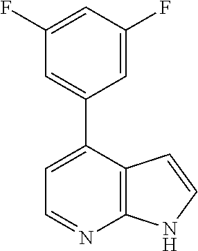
C1=C(C2=CC(F)=CC(F)=C2)C2=C(N=C1)NC=C2
